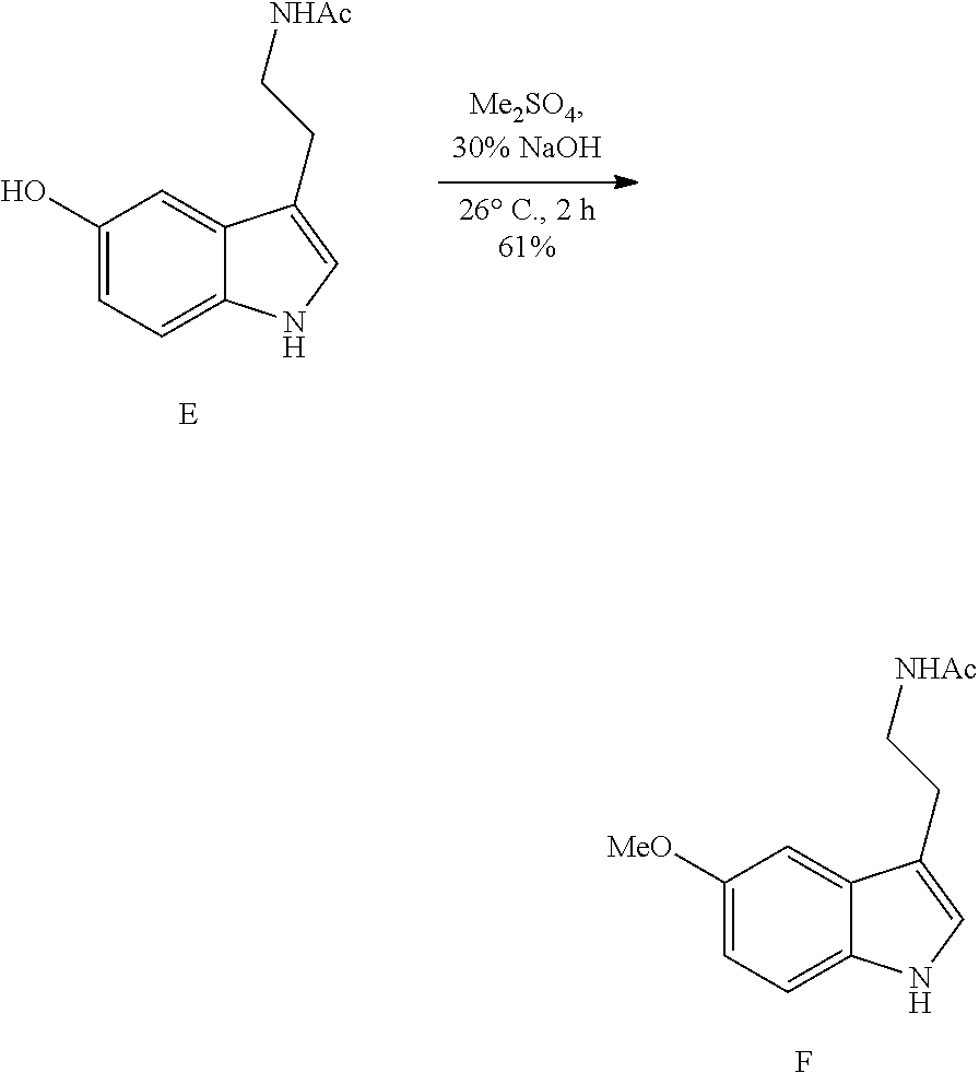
C1([MeO])=CC=C2C(=C1)C(CC[NHAc])=CN2.F.C1(O)=CC=C2C(=C1)C(CC[NHAc])=CN2.[E]
